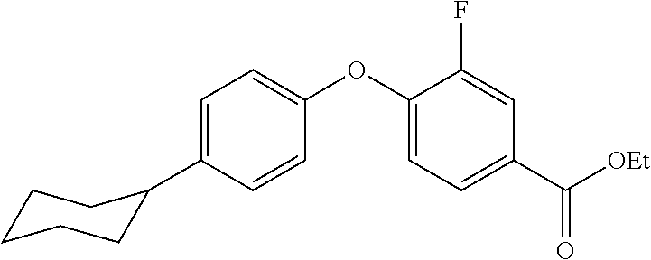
C1=C(C2CCCCC2)C=CC(OC2=CC=C(C([OEt])=O)C=C2F)=C1
